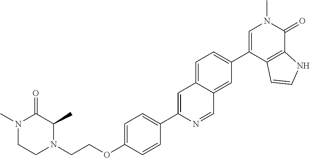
C(OC1=CC=C(C2=CC3=CC=C(C4=CN(C)C(=O)C5=C4C=CN5)C=C3C=N2)C=C1)CN1C(C)C(=O)N(C)CC1
